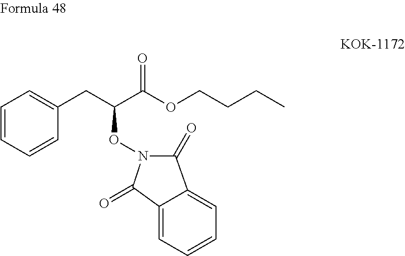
C1=CC=C(CC(C(OCCCC)=O)ON2C(=O)C3=CC=CC=C3C2=O)C=C1
